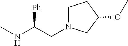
N(C([Ph])CN1CCC(OC)C1)C
